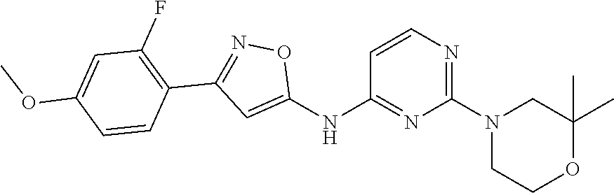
C1=CN=C(N2CCOC(C)(C)C2)N=C1NC1=CC(C2=C(F)C=C(OC)C=C2)=NO1
